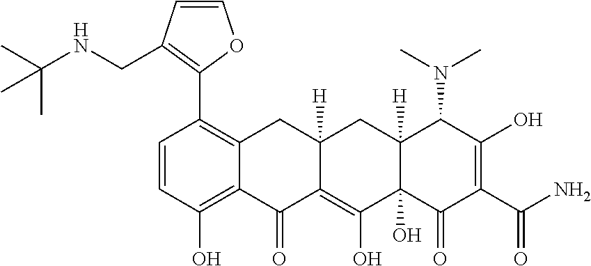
C1=CC(O)=C2C(=C1C1=C(CNC(C)(C)C)C=CO1)CC1([H])C(=C(O)C3(O)C([H])(C1)C(N(C)C)C(O)=C(C(=O)N)C3=O)C2=O
